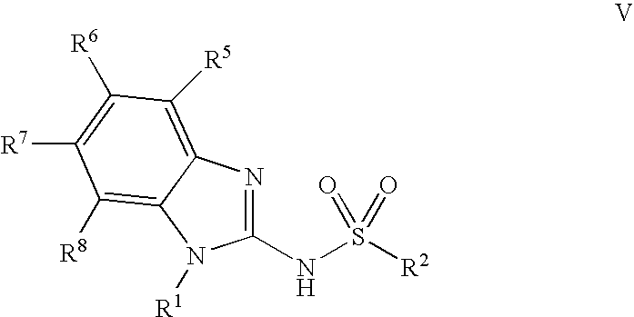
C1(NS(=O)([R2])=O)=NC2=C([R5])C([R6])=C([R7])C([R8])=C2N1[R1]
